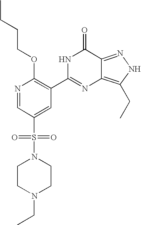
N1=CC(S(N2CCN(CC)CC2)(=O)=O)=CC(C2=NC3=C(CC)NN=C3C(=O)N2)=C1OCCCC
